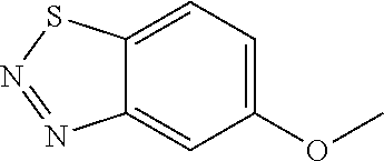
N1=NC2=CC(OC)=CC=C2S1
